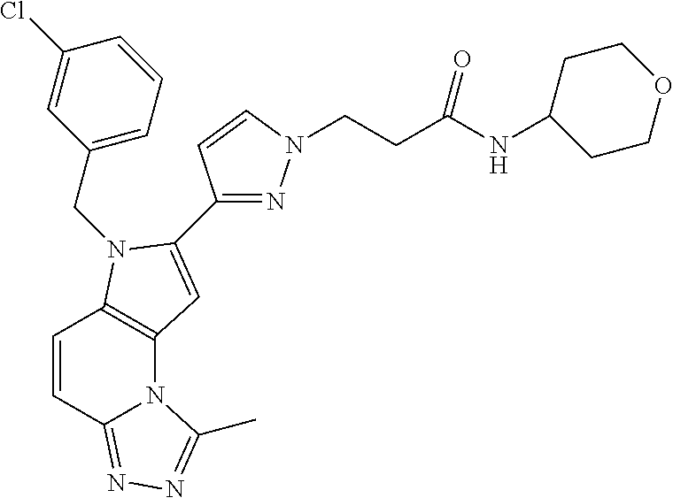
C1(CN2C3=C(N4C(=NN=C4C)C=C3)C=C2C2=NN(CCC(NC3CCOCC3)=O)C=C2)=CC=CC(Cl)=C1
